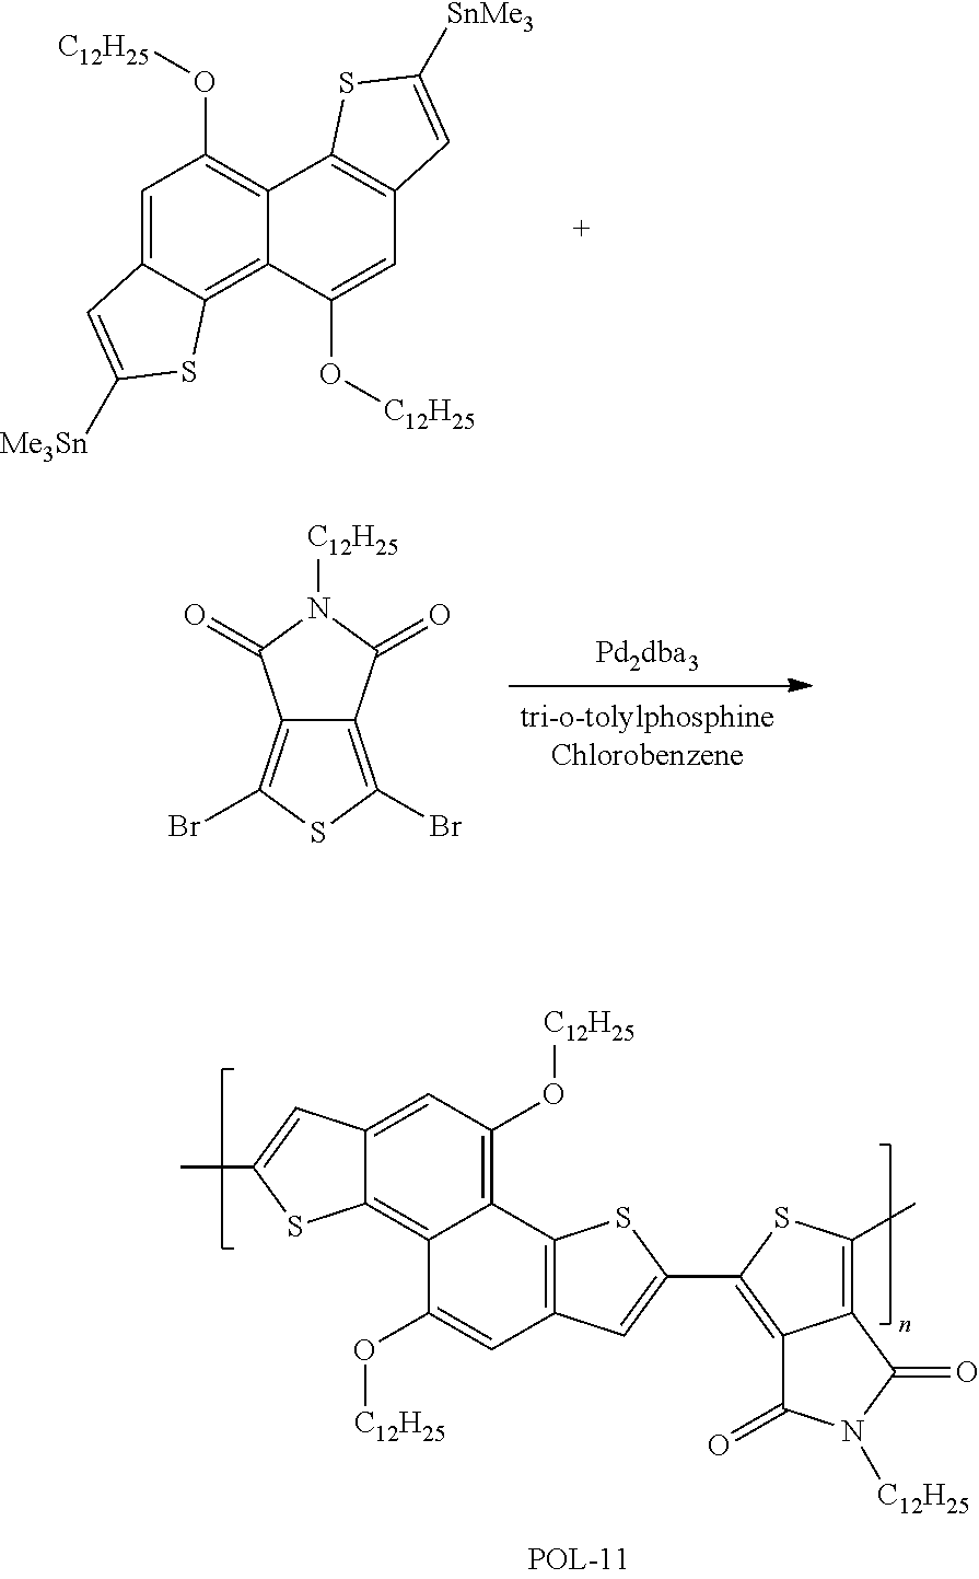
C12=CC(O[C12H25])=C3C(=C1SC([Me3Sn])=C2)C(O[C12H25])=CC1=C3SC([SnMe3])=C1.C12=C(Br)SC(Br)=C1C(=O)N([C12H25])C2=O.C12=C3C(=C(O[C12H25])C=C1C=C(C)S2)C1=C(C=C3O[C12H25])C=C(C2=C3C(=C(C)S2)C(=O)N([C12H25])C3=O)S1
